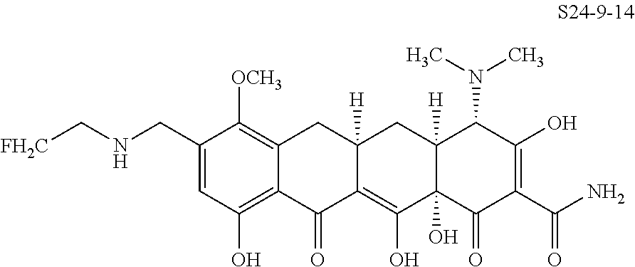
C1=C(CNC[FH2C])C([OCH3])=C2C(=C1O)C(=O)C1=C(O)C3(O)C([H])(CC1([H])C2)C(N(C)C)C(O)=C(C(N)=O)C3=O
